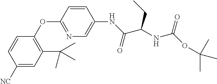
C1([NC])=CC(C(C)(C)C)=C(OC2=NC=C(NC(=O)C(CC)NC(=O)OC(C)(C)C)C=C2)C=C1
